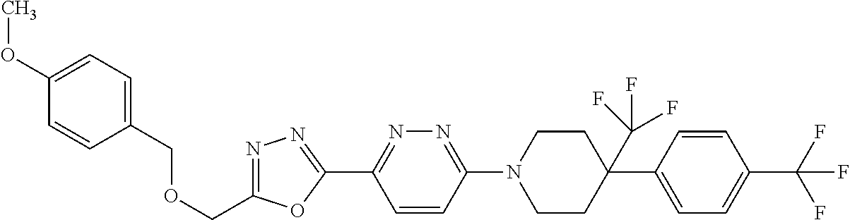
C1(COCC2=NN=C(C3=NN=C(N4CCC(C(F)(F)F)(C5=CC=C(C(F)(F)F)C=C5)CC4)C=C3)O2)=CC=C(OC)C=C1
